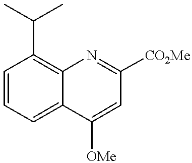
C12=C(C(C)C)C=CC=C1C([OMe])=CC([CO2Me])=N2
